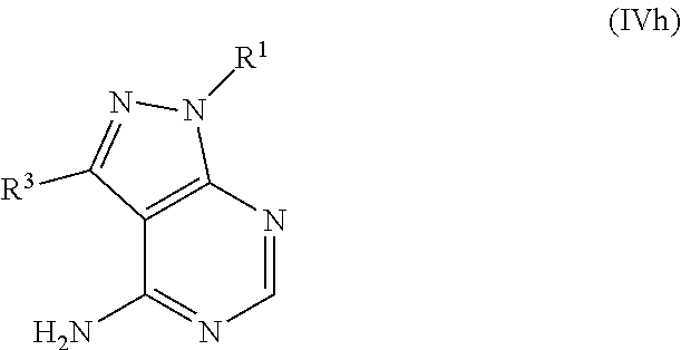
C12=C(N=CN=C1N)N([R1])N=C2[R3]
